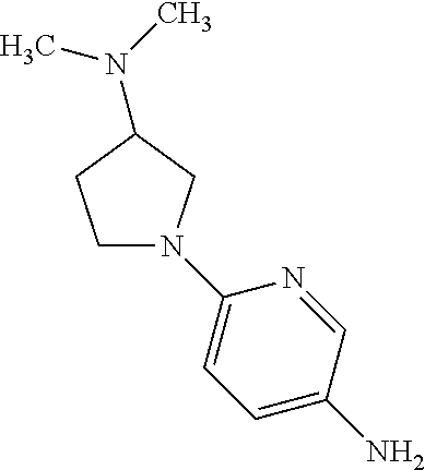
C1N(C2=CC=C(N)C=N2)CC(N(C)C)C1
